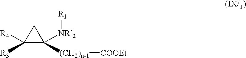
C1([R3])([R4])C([(CH2)n-1][COOEt])([NR2][R1])C1
